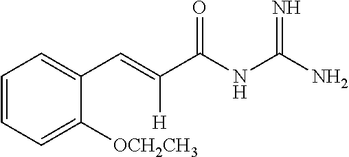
C1=CC=C([OCH2CH3])C(C=C(C(NC(N)=N)=O)[H])=C1
